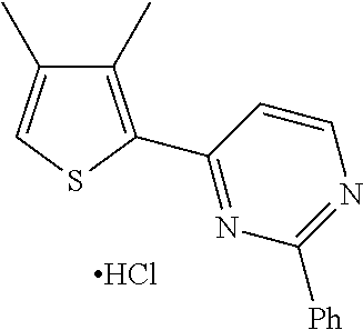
C1(C)=C(C2=NC([Ph])=NC=C2)SC=C1C.Cl
